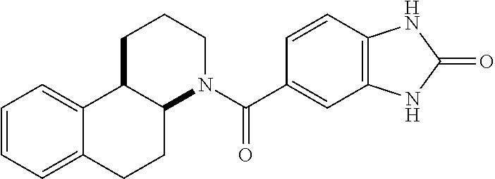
C12=C(C=CC(C(N3CCCC4C3CCC3=CC=CC=C43)=O)=C1)NC(=O)N2
